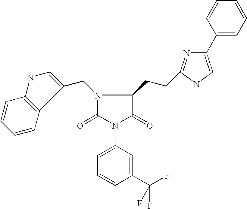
C(N1C(=O)N(C2=CC=CC(C(F)(F)F)=C2)C(=O)C1CCC1=NC(C2=CC=CC=C2)=CN1)C1=CNC2=C1C=CC=C2
